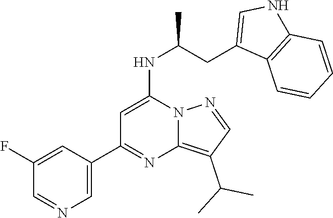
C12=C(C(C)C)C=NN1C(NC(CC1=CNC3=C1C=CC=C3)C)=CC(C1=CN=CC(F)=C1)=N2
